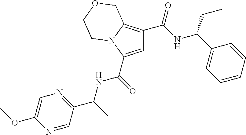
C1=C(C(=O)NC(C)C2=NC=C(OC)N=C2)N2C(=C1C(NC(C1=CC=CC=C1)CC)=O)COCC2
